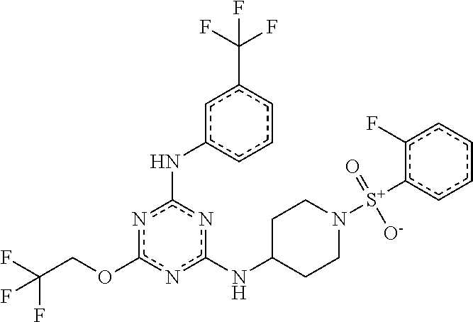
n1c(OCC(F)(F)F)nc(NC2CCN([S+](c3ccccc3F)(=O)[O-])CC2)nc1Nc1cccc(C(F)(F)F)c1
